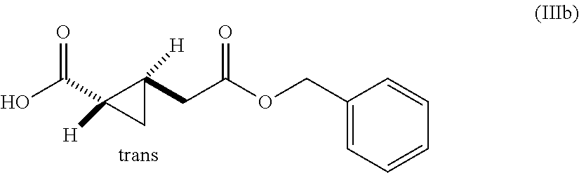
C1(COC(CC2([H])C(C(O)=O)([H])C2)=O)=CC=CC=C1
